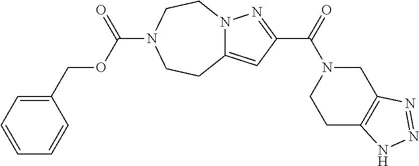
C1=CC=C(COC(=O)N2CCC3=CC(C(N4CCC5=C(C4)N=NN5)=O)=NN3CC2)C=C1
